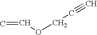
C=COCC#C
